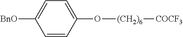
C1=CC(O[(CH2)6][COCF3])=CC=C1[BnO]
